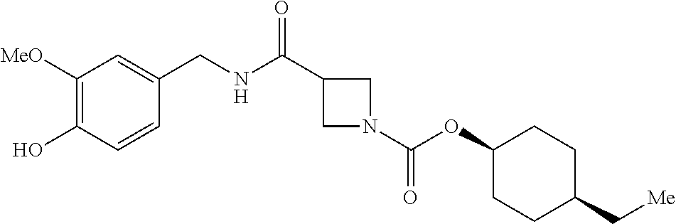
C1([MeO])=C(O)C=CC(CNC(=O)C2CN(C(OC3CCC(C[Me])CC3)=O)C2)=C1
